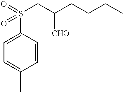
C1=C(C)C=CC(S(=O)(CC(CCCC)[CHO])=O)=C1
